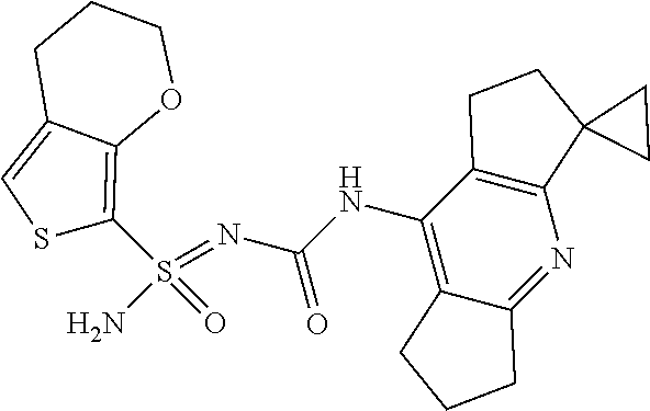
C(NC1=C2C(=NC3=C1CCC31CC1)CCC2)(N=S(N)(=O)C1=C2C(=CS1)CCCO2)=O
